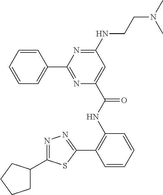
C1=CC(C2=NC(C(NC3=C(C4=NN=C(C5CCCC5)S4)C=CC=C3)=O)=CC(NCCN(C)C)=N2)=CC=C1
